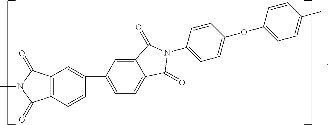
C12=C(C=CC(C3=CC=C4C(=C3)C(=O)N(C3=CC=C(OC5=CC=C(C)C=C5)C=C3)C4=O)=C1)C(=O)N(C)C2=O
